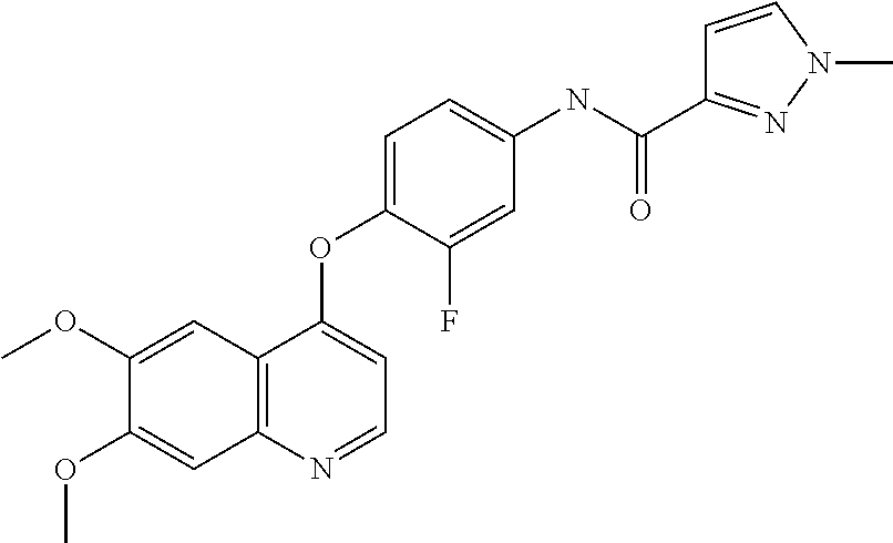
C1(OC)=CC2=C(C=C1OC)N=CC=C2OC1=CC=C(NC(C2=NN(C)C=C2)=O)C=C1F
